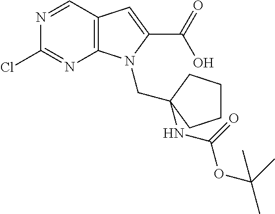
C12=C(C=NC(Cl)=N1)C=C(C(O)=O)N2CC1(NC(OC(C)(C)C)=O)CCCC1
